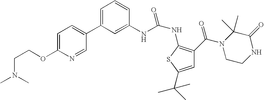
C1=C(C2=CC=C(OCCN(C)C)N=C2)C=C(NC(NC2=C(C(N3CCNC(=O)C3(C)C)=O)C=C(C(C)(C)C)S2)=O)C=C1
